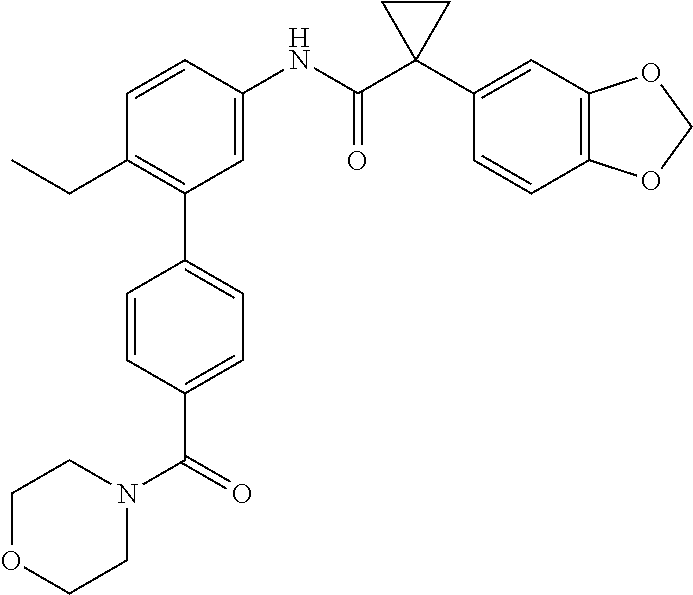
C1=C(NC(C2(C3=CC4=C(C=C3)OCO4)CC2)=O)C=CC(CC)=C1C1=CC=C(C(N2CCOCC2)=O)C=C1
